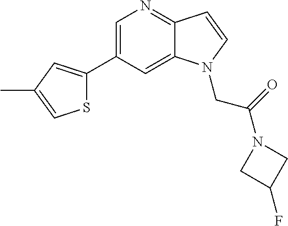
C1=C(C2=CC(C)=CS2)C=C2C(=N1)C=CN2CC(N1CC(F)C1)=O
